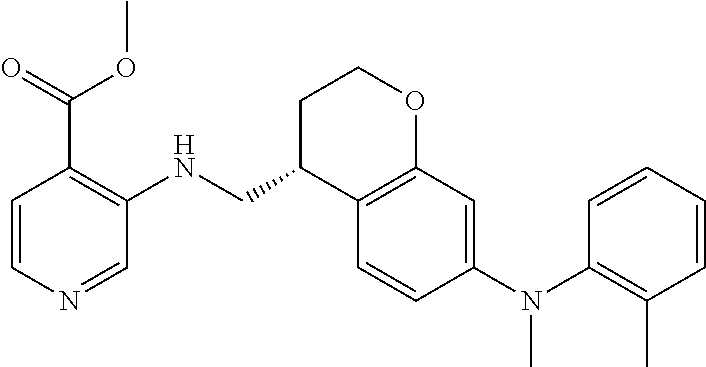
C1=CC(N(C2=C(C)C=CC=C2)C)=CC2=C1C(CNC1=C(C(OC)=O)C=CN=C1)CCO2
